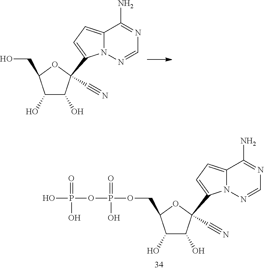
C12=CC=C(C3(C#N)C(O)C(O)C(CO)O3)N1N=CN=C2N.C12=CC=C(C3(C#N)C(O)C(O)C(COP(OP(O)(=O)O)(=O)O)O3)N1N=CN=C2N
